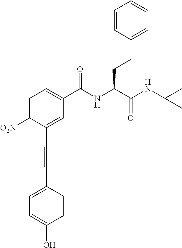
C1=C([O2N])C(C#CC2=CC=C(O)C=C2)=CC(C(NC(C(NC(C)(C)C)=O)CCC2=CC=CC=C2)=O)=C1
